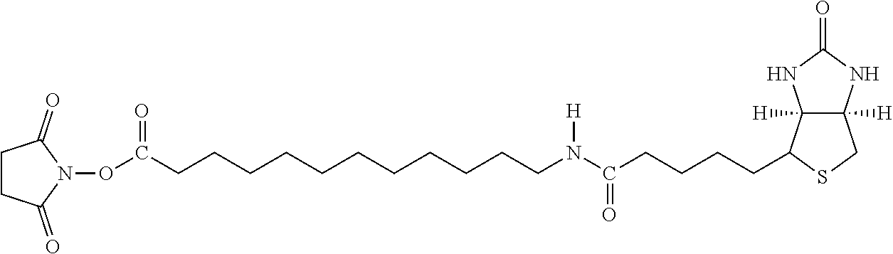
C12([H])C([H])(C(CCCCC(=O)N([H])CCCCCCCCCCCC(ON3C(=O)CCC3=O)=O)SC1)NC(=O)N2
